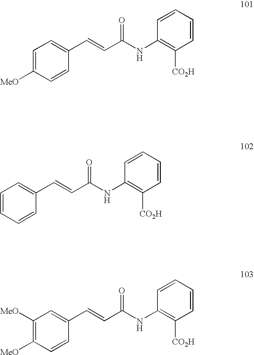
C1=C([MeO])C=CC(C=CC(NC2=C([CO2H])C=CC=C2)=O)=C1.C1=CC=CC(C=CC(NC2=C([CO2H])C=CC=C2)=O)=C1.C1([MeO])=C([MeO])C=CC(C=CC(NC2=C([CO2H])C=CC=C2)=O)=C1
